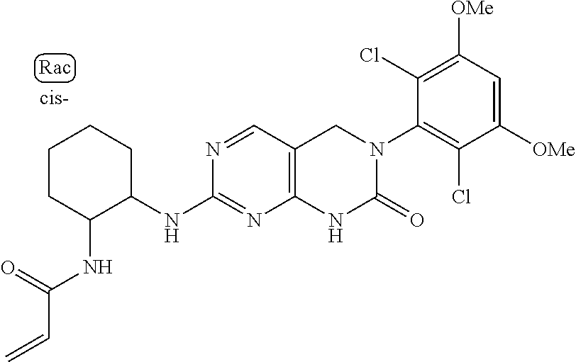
C1([OMe])=CC([OMe])=C(Cl)C(N2C(=O)NC3=C(C=NC(NC4CCCCC4NC(C=C)=O)=N3)C2)=C1Cl
